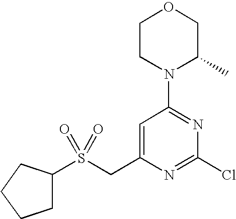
N1(C2=NC(Cl)=NC(CS(C3CCCC3)(=O)=O)=C2)C(C)COCC1
